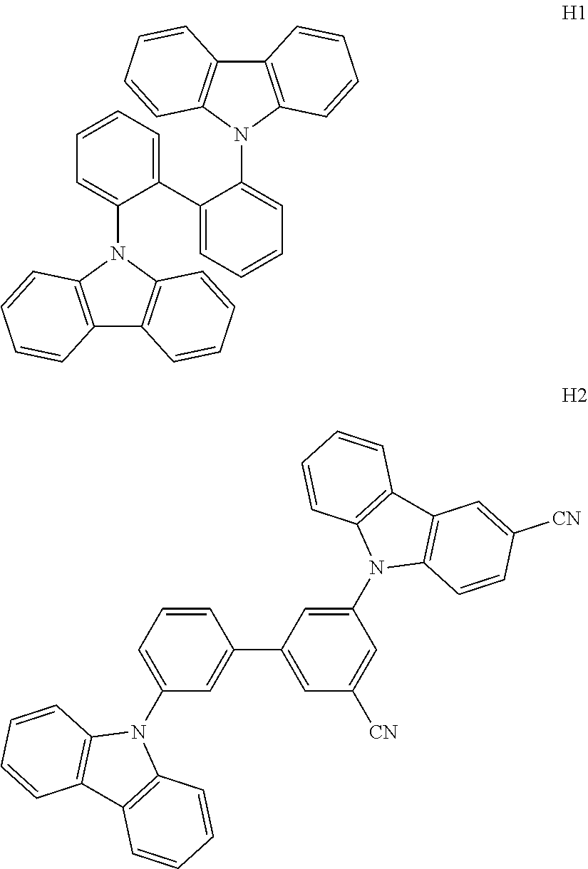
C12=C(N(C3=CC=CC=C3C3=CC=CC=C3N3C4=C(C5=C3C=CC=C5)C=CC=C4)C3=C1C=CC=C3)C=CC=C2.C1(C2=CC(N3C4=C(C5=C3C=CC=C5)C=CC=C4)=CC=C2)=CC([CN])=CC(N2C3=C(C4=C2C=CC=C4)C=C([CN])C=C3)=C1
